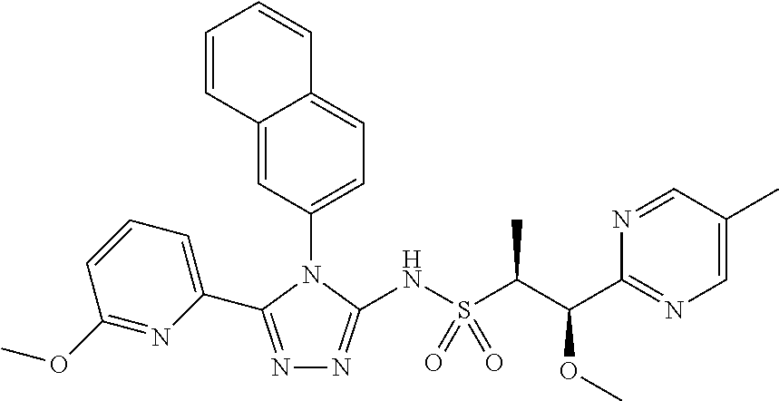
N1=C(C2=CC=CC(OC)=N2)N(C2=CC=C3C(=C2)C=CC=C3)C(NS(C(C)C(C2=NC=C(C)C=N2)OC)(=O)=O)=N1
